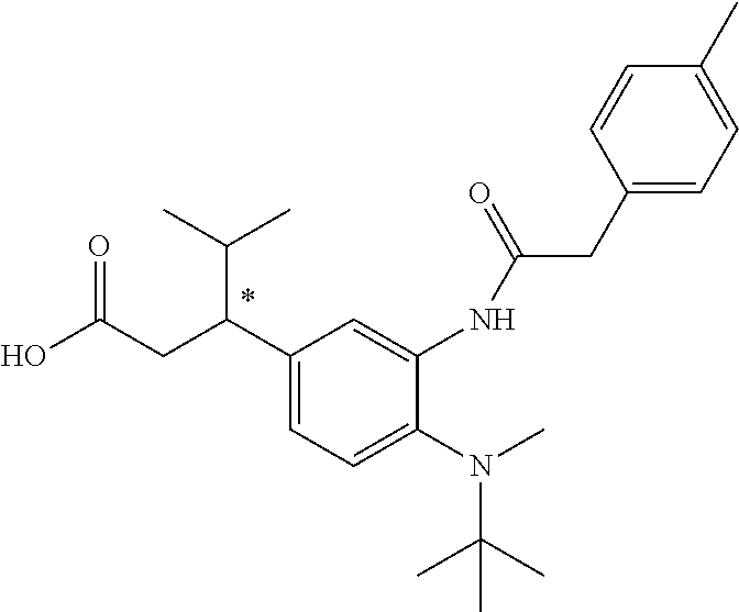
N(C(C)(C)C)(C)C1=CC=C(C(CC(O)=O)C(C)C)C=C1NC(CC1=CC=C(C)C=C1)=O
